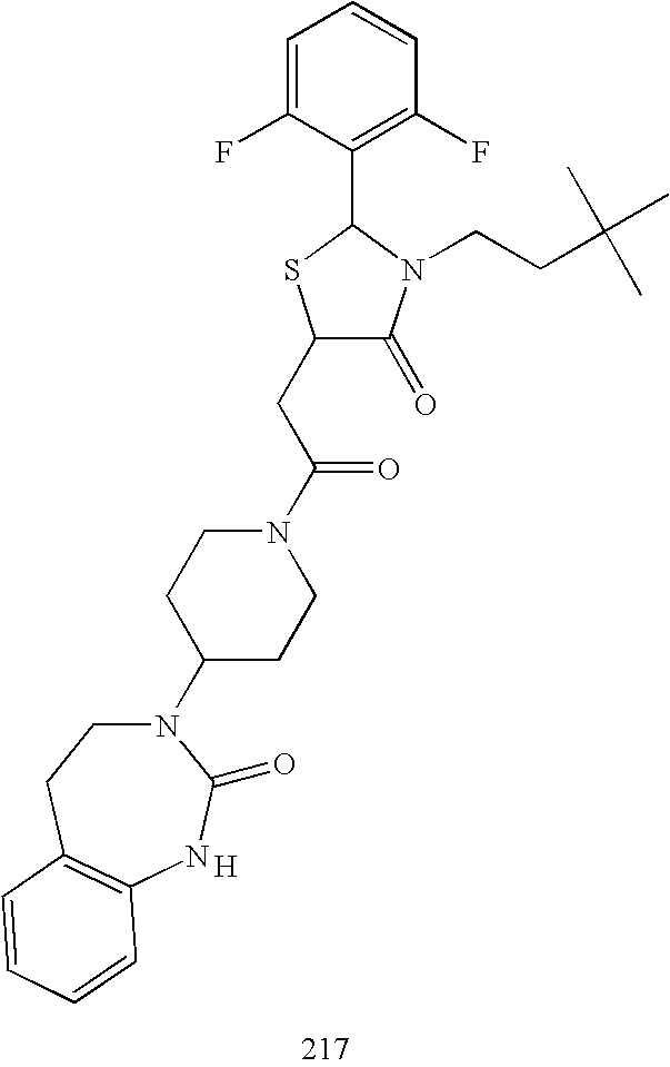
C1(CC(N2CCC(N3CCC4=C(NC3=O)C=CC=C4)CC2)=O)C(=O)N(CCC(C)(C)C)C(C2=C(F)C=CC=C2F)S1.[H]
